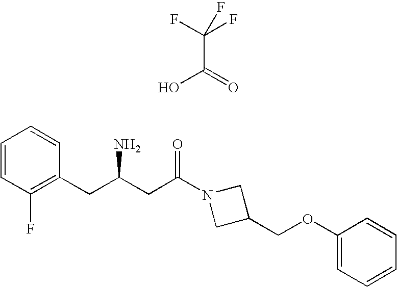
OC(=O)C(F)(F)F.C1=CC(F)=C(CC(CC(N2CC(COC3=CC=CC=C3)C2)=O)N)C=C1
